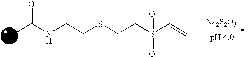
O=C(NCCSCCS(C=C)(=O)=O)C.[Na2S2O3]
